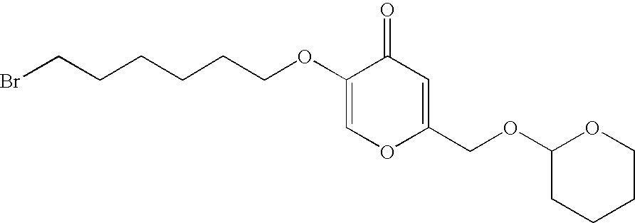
C1=C(OCCCCCCBr)C(=O)C=C(COC2CCCCO2)O1
